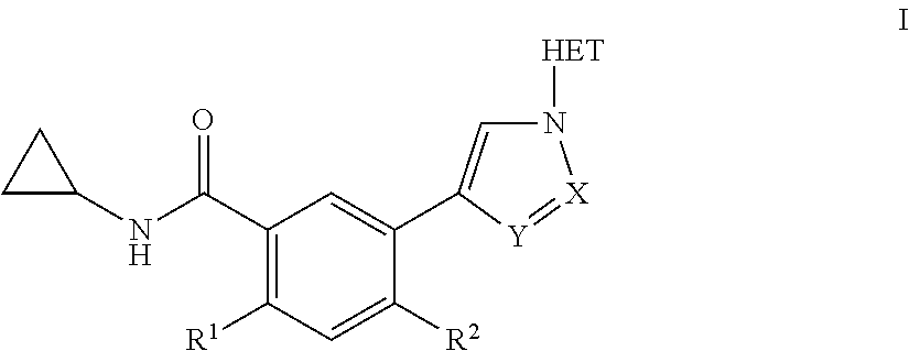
C1C(NC(=O)C2=C([R1])C=C([R2])C(C3=CN([HET])[X]=[Y]3)=C2)C1
